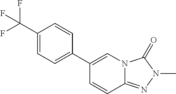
C1=C(C(F)(F)F)C=CC(C2=CN3C(=NN(C)C3=O)C=C2)=C1
